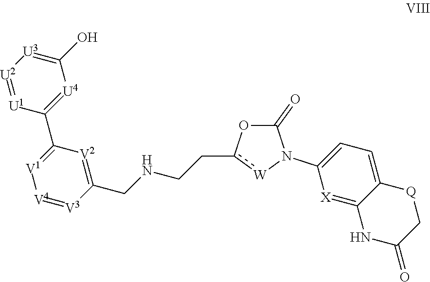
[U2]1=[U1]C(C2=[V1][V4]=[V3]C(CNCCc3[W]N(C4=CC=C5C(=[X]4)NC(=O)C[Q]5)C(=O)O3)=[V2]2)=[U4]C(O)=[U3]1
